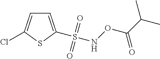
C1=C(S(NOC(C(C)C)=O)(=O)=O)SC(Cl)=C1
